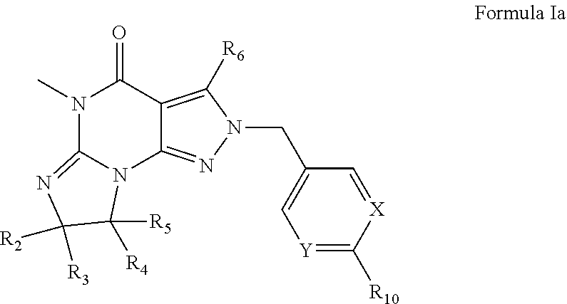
C12=C([R6])N(CC3=C[Y]=C([R10])[X]=C3)N=C1N1C(=NC([R2])([R3])C1([R4])[R5])N(C)C2=O
